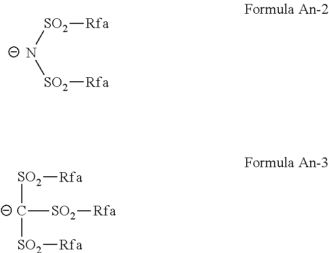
[SO2]([N-][SO2][Rfa])[Rfa].[SO2]([Rfa])[C-]([SO2][Rfa])[SO2][Rfa]
